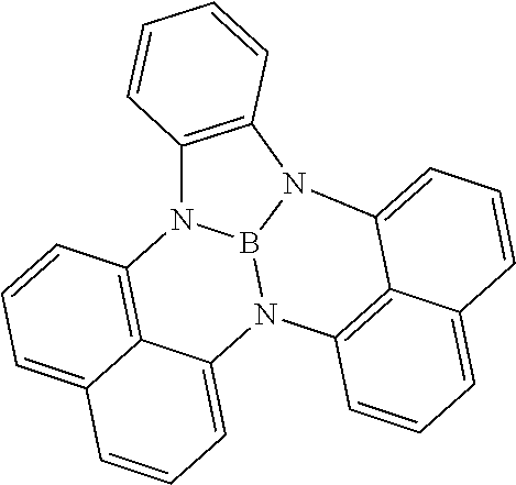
C1=C2C3=C(C=C1)N1B4N(C5=C1C=CC=C5)C1=CC=CC5=CC=CC(=C51)N4C3=CC=C2
